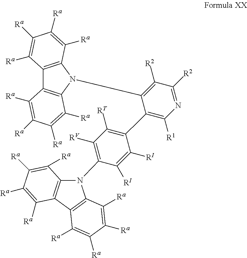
[RI]C1=C([RI])C(C2=C([R1])N=C([R2])C([R2])=C2N2C3=C(C4=C2C([Ra])=C([Ra])C([Ra])=C4[Ra])C([Ra])=C([Ra])C([Ra])=C3[Ra])=C([RT])C([RV])=C1N1C2=C(C3=C1C([Ra])=C([Ra])C([Ra])=C3[Ra])C([Ra])=C([Ra])C([Ra])=C2[Ra]
